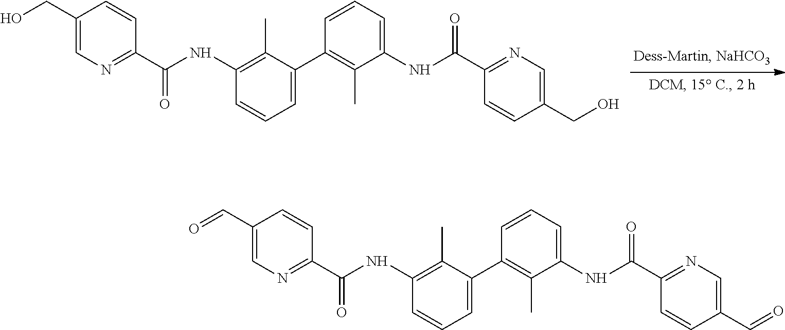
OCC1=CN=C(C(NC2=C(C)C(C3=C(C)C(NC(C4=NC=C(CO)C=C4)=O)=CC=C3)=CC=C2)=O)C=C1.O=CC1=CN=C(C(NC2=C(C)C(C3=C(C)C(NC(C4=NC=C(C=O)C=C4)=O)=CC=C3)=CC=C2)=O)C=C1
